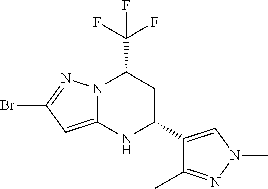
N12C(=CC(Br)=N1)NC(C1=CN(C)N=C1C)CC2C(F)(F)F
